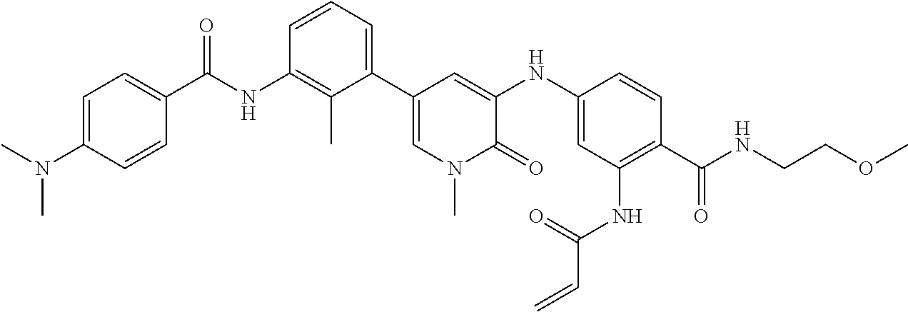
N(C)(C)C1=CC=C(C(NC2=C(C)C(C3=CN(C)C(=O)C(NC4=CC(NC(C=C)=O)=C(C(NCCOC)=O)C=C4)=C3)=CC=C2)=O)C=C1
